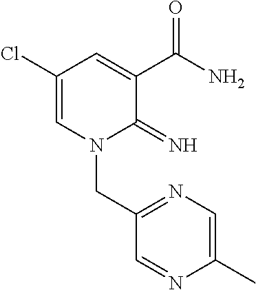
C1(Cl)=CN(CC2=NC=C(C)N=C2)C(=N)C(C(N)=O)=C1
